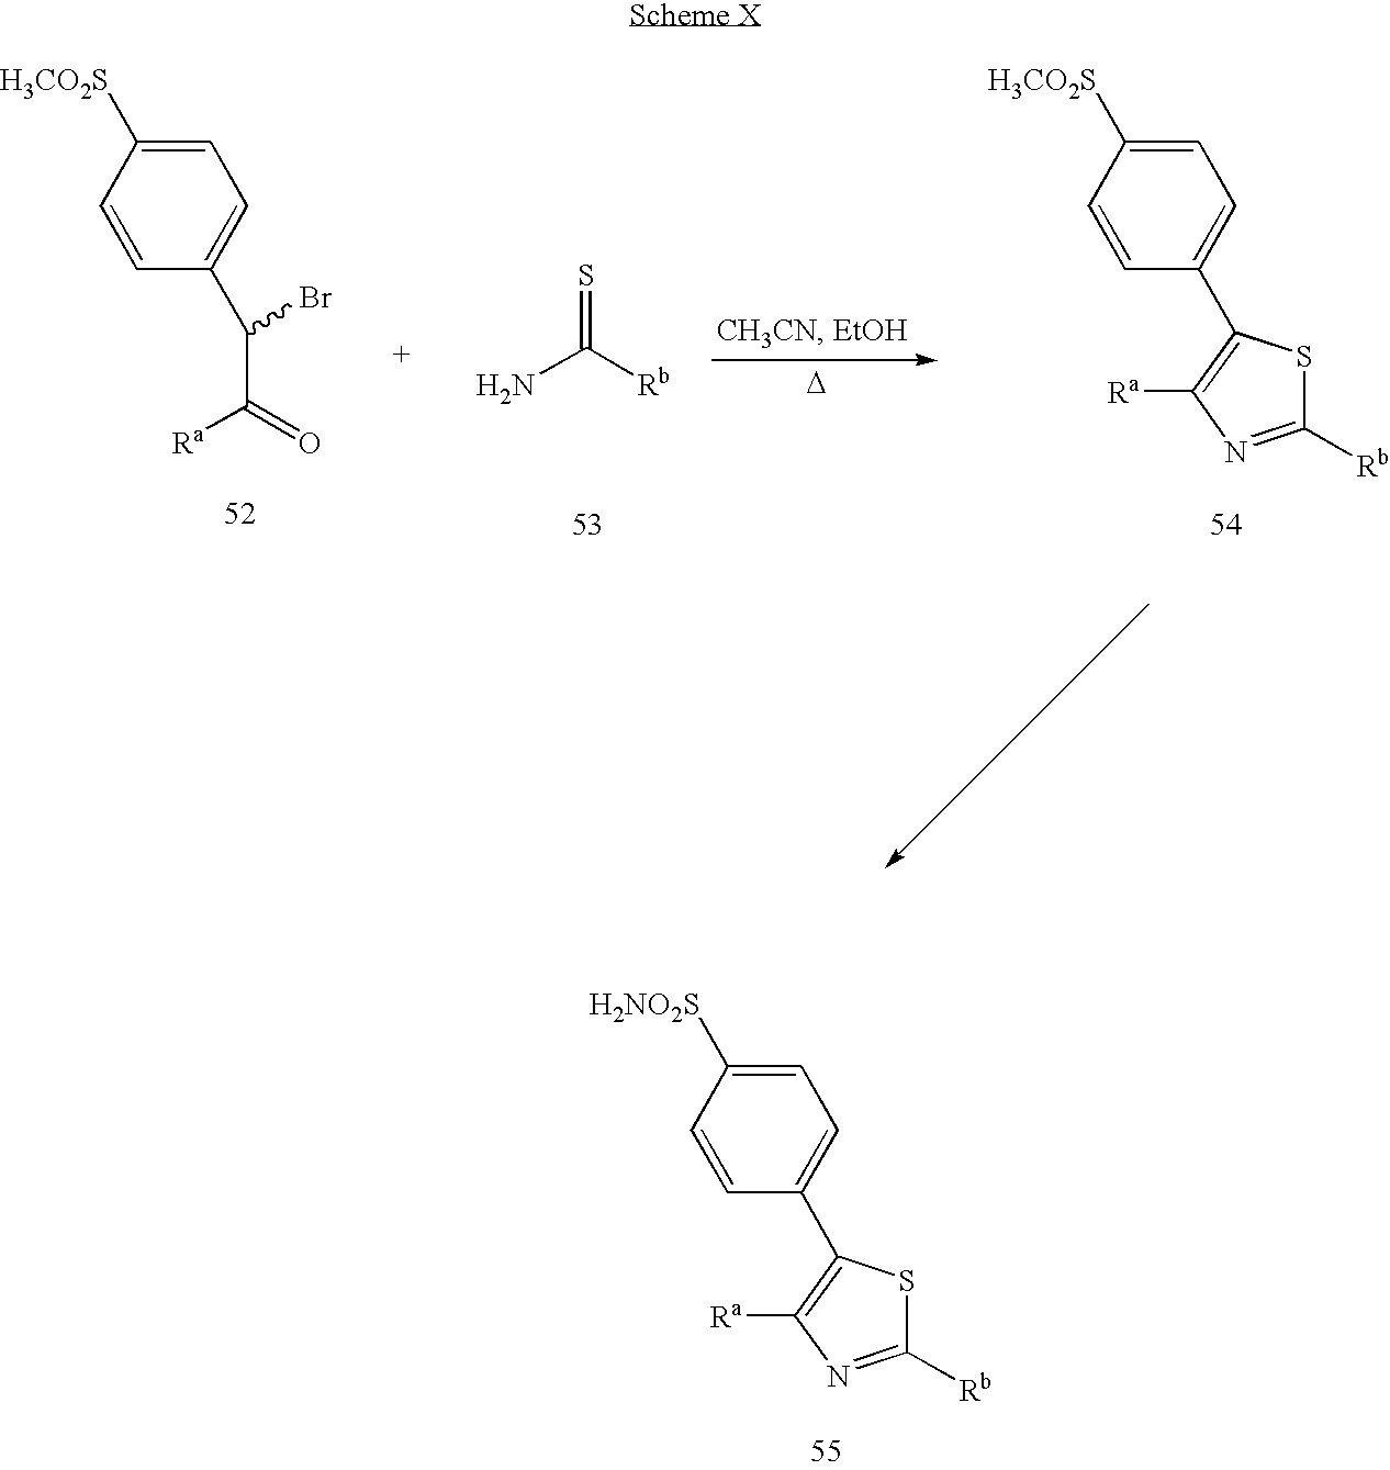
C1=C([H3CO2S])C=CC(C(C(=O)[Ra])Br)=C1.NC([Rb])=S.[D].C1=C([H3CO2S])C=CC(C2=C([Ra])N=C([Rb])S2)=C1.C1=C([H2NO2S])C=CC(C2=C([Ra])N=C([Rb])S2)=C1
